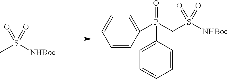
C(S([NHBoc])(=O)=O)P(C1=CC=CC=C1)(=O)C1=CC=CC=C1.CS([NHBoc])(=O)=O
